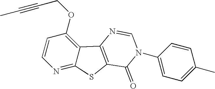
C1=CC(OCC#CC)=C2C(=N1)SC1=C2N=CN(C2=CC=C(C)C=C2)C1=O
